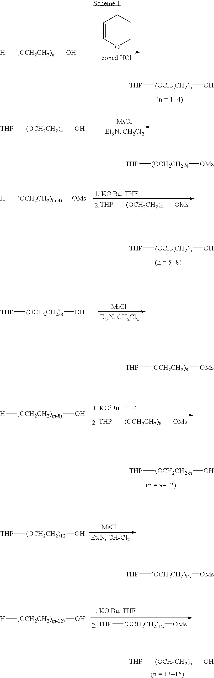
[H][(OCH2CH2)n]O.C1=COCCC1.[THP][(OCH2CH2)n]O.[THP][(OCH2CH2)4]O.[MsCl].[H][(OCH2CH2)(n-4)][OMs].[THP][(OCH2CH2)4][OMs].[THP][(OCH2CH2)n]O.[THP][(OCH2CH2)8]O.[MsCl].[H][(OCH2CH2)(n-8)]O.[THP][(OCH2CH2)8][OMs].[THP][(OCH2CH2)n]O.[THP][(OCH2CH2)12]O.[MsCl].[H][(OCH2CH2)(n-12)]O.[THP][(OCH2CH2)12][OMs].[THP][(OCH2CH2)n]O.[THP][(OCH2CH2)8][OMs].[THP][(OCH2CH2)12][OMs].[THP][(OCH2CH2)4][OMs]
